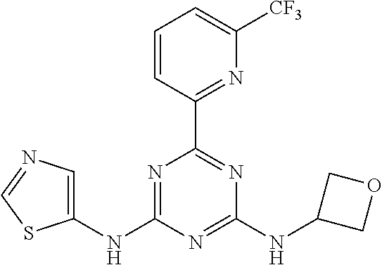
C1=CC(C2=NC(NC3COC3)=NC(NC3=CN=CS3)=N2)=NC([CF3])=C1
